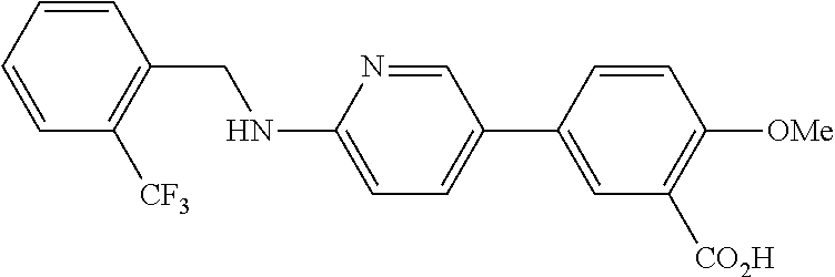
C1=CC(CNC2=CC=C(C3=CC([CO2H])=C([OMe])C=C3)C=N2)=C([CF3])C=C1
